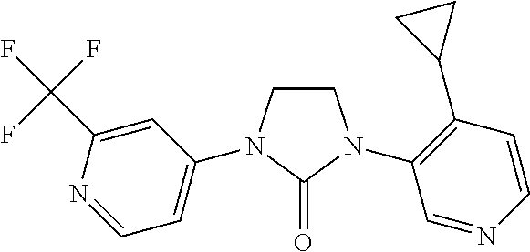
C1CN(C2=CC=NC(C(F)(F)F)=C2)C(=O)N1C1=C(C2CC2)C=CN=C1
